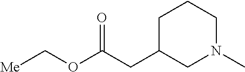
C1C(CC(OC[Me])=O)CN(C)CC1
